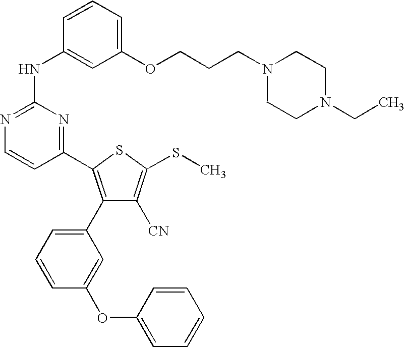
C1=CC(NC2=NC=CC(C3=C(C4=CC=CC(OC5=CC=CC=C5)=C4)C([CN])=C(SC)S3)=N2)=CC(OCCCN2CCN(CC)CC2)=C1
